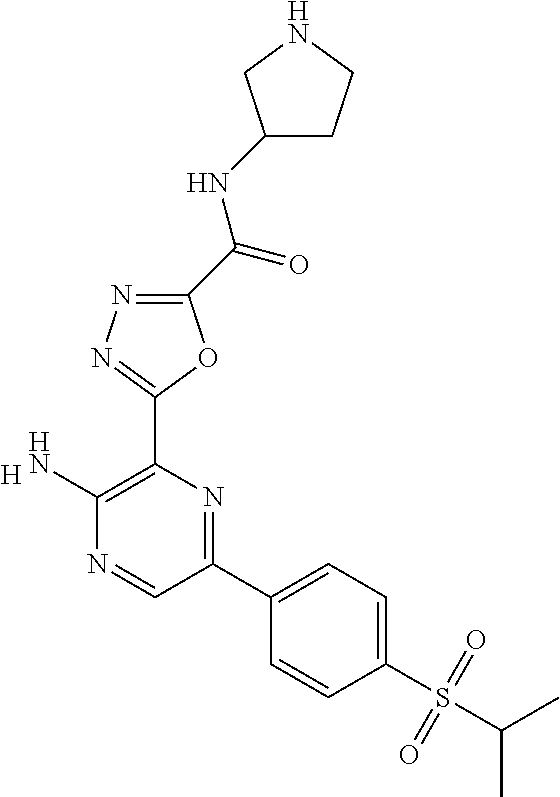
[H].C1(N)=C(C2=NN=C(C(=O)NC3CCNC3)O2)N=C(C2=CC=C(S(C(C)C)(=O)=O)C=C2)C=N1
